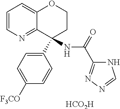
C12=NC=CC=C1OCCC2(C1=CC=C([F3CO])C=C1)NC(C1=NN=CN1)=O.[HCO2H]
